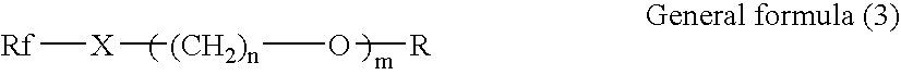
[Rf][X][(CH2)n]O[R]
